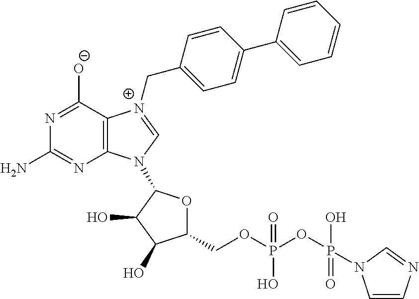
C12=C(C([O-])=NC(N)=N1)[N+](CC1=CC=C(C3=CC=CC=C3)C=C1)=CN2C1OC(COP(O)(=O)OP(O)(=O)N2C=CN=C2)C(O)C1O
